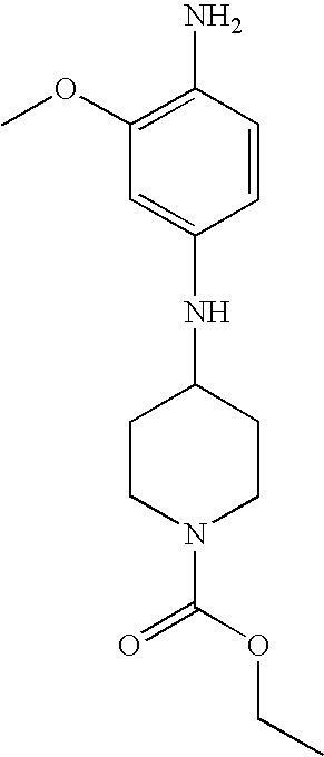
N(C1=CC(OC)=C(N)C=C1)C1CCN(C(OCC)=O)CC1
